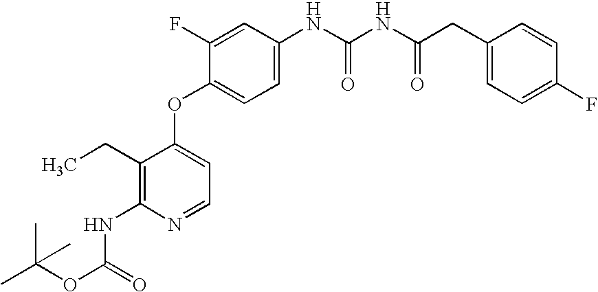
C1(F)=CC(NC(NC(CC2=CC=C(F)C=C2)=O)=O)=CC=C1OC1=CC=NC(NC(OC(C)(C)C)=O)=C1CC
